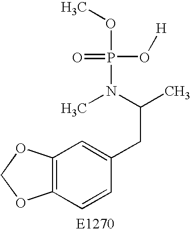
C12=C(OCO1)C=C(CC(C)N(C)P(=O)(O[H])OC)C=C2
